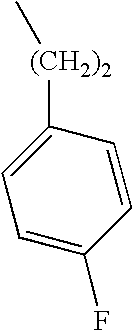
C1=C(F)C=CC([(CH2)2]C)=C1
